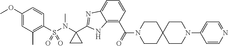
C1(OC)=CC(C)=C(S(N(C2(C3=NC4=CC=CC(C(=O)N5CCC6(CC5)CCN(C5=CC=NC=C5)CC6)=C4N3)CC2)C)(=O)=O)C=C1
